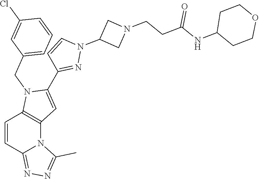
C1=CC2=NN=C(C)N2C2=C1N(CC1=CC=CC(Cl)=C1)C(C1=NN(C3CN(CCC(NC4CCOCC4)=O)C3)C=C1)=C2
